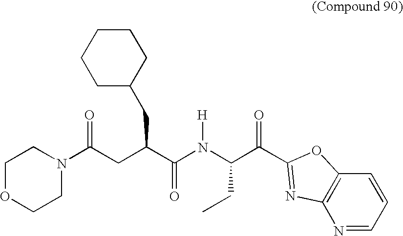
C1OCCN(C(CC(C(=O)N([H])C(CC)C(=O)C2=NC3=C(C=CC=N3)O2)CC2CCCCC2)=O)C1
